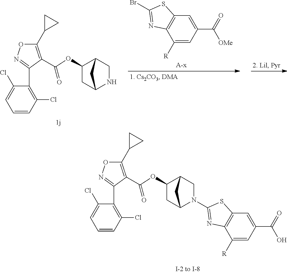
O1C(C2CC2)=C(C(=O)OC2CC3CC2CN3C2=NC3=C(C=C(C(=O)O)C=C3[R])S2)C(C2=C(Cl)C=CC=C2Cl)=N1.O1C(C2CC2)=C(C(=O)OC2CC3NCC2C3)C(C2=C(Cl)C=CC=C2Cl)=N1.C1([R])=CC(C(=O)[OMe])=CC2=C1N=C(Br)S2
